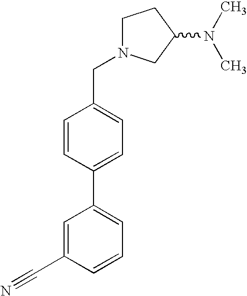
C1N(CC2=CC=C(C3=CC=CC(C#N)=C3)C=C2)CC(N(C)C)C1
